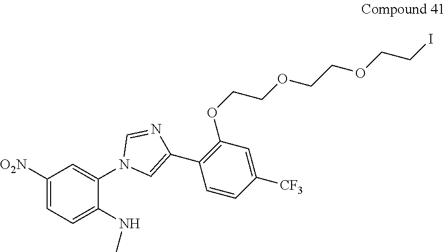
C1([O2N])=CC=C(NC)C(N2C=C(C3=C(OCCOCCOCCI)C=C([CF3])C=C3)N=C2)=C1
